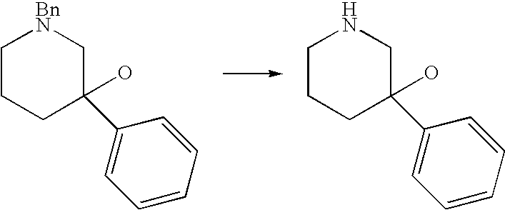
C1CCC(O)(C2=CC=CC=C2)CN1.C1CCC(O)(C2=CC=CC=C2)C[BnN]1
